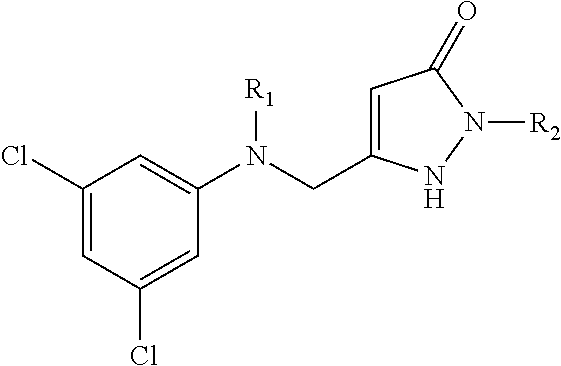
N(CC1=CC(=O)N([R2])N1)(C1=CC(Cl)=CC(Cl)=C1)[R1]
